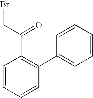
C1=CC(C(CBr)=O)=C(C2=CC=CC=C2)C=C1
